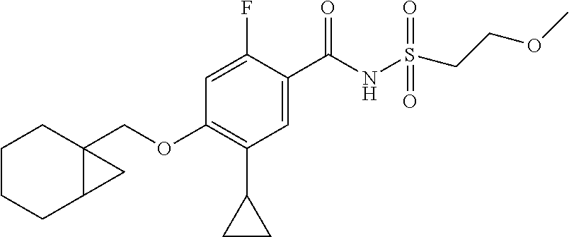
C1=C(F)C(C(NS(=O)(=O)CCOC)=O)=CC(C2CC2)=C1OCC12CCCCC1C2
